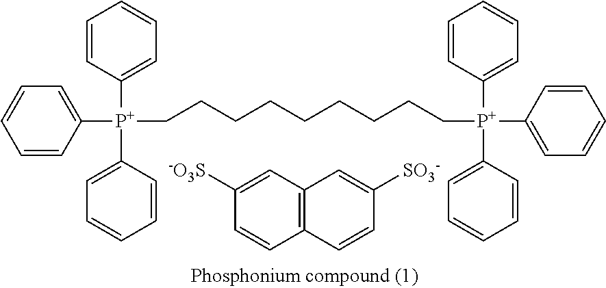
C12=C(C=C([-O3S])C=C1)C=C([SO3-])C=C2.C1=CC([P+](C2=CC=CC=C2)(C2=CC=CC=C2)CCCCCCCCC[P+](C2=CC=CC=C2)(C2=CC=CC=C2)C2=CC=CC=C2)=CC=C1
